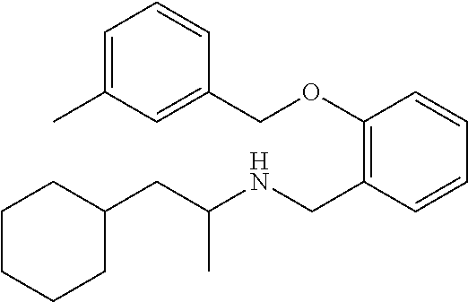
C1(CC(NCC2=C(OCC3=CC(C)=CC=C3)C=CC=C2)C)CCCCC1
